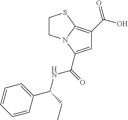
C1=C(C(NC(C2=CC=CC=C2)CC)=O)N2C(=C1C(O)=O)SCC2
